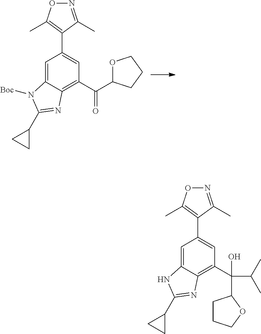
C1=C2C(=C(C(C3OCCC3)=O)C=C1C1=C(C)ON=C1C)N=C(C1CC1)N2[Boc].C1=C2C(=C(C(O)(C3CCCO3)C(C)C)C=C1C1=C(C)ON=C1C)N=C(C1CC1)N2
